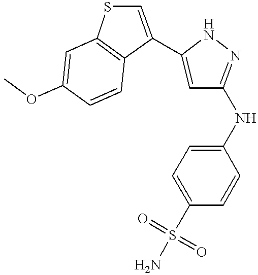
C1(OC)=CC2=C(C=C1)C(C1=CC(NC3=CC=C(S(=O)(=O)N)C=C3)=NN1)=CS2
